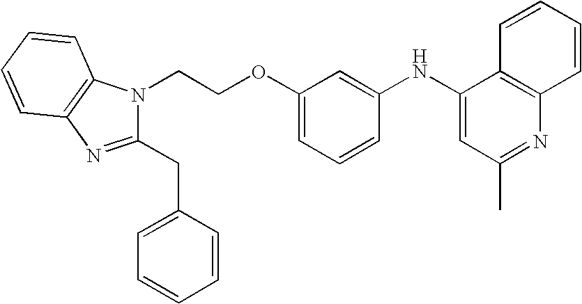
C(COC1=CC=CC(NC2=CC(C)=NC3=C2C=CC=C3)=C1)N1C(CC2=CC=CC=C2)=NC2=C1C=CC=C2
